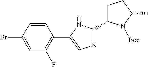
C1=CC(Br)=CC(F)=C1C1=CN=C(C2CCC(C)N2[Boc])N1
